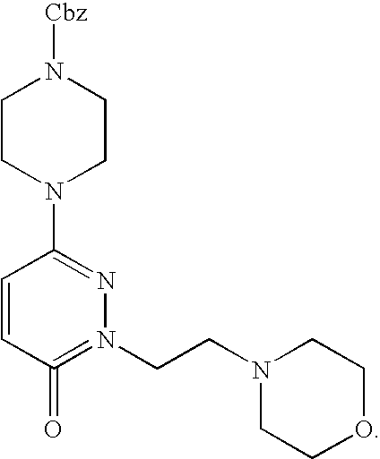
C1CN(C2=NN(CCN3CCOCC3)=C(=O)C=C2)CCN1[Cbz]
